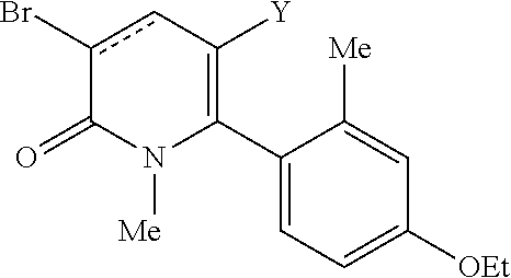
C1(C2=C([Y])cc(Br)C(=O)N2[Me])=CC=C([OEt])C=C1[Me]
